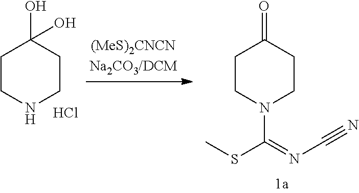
C1CN(C(=NC#N)SC)CCC1=O.C1CNCCC1(O)O.Cl
